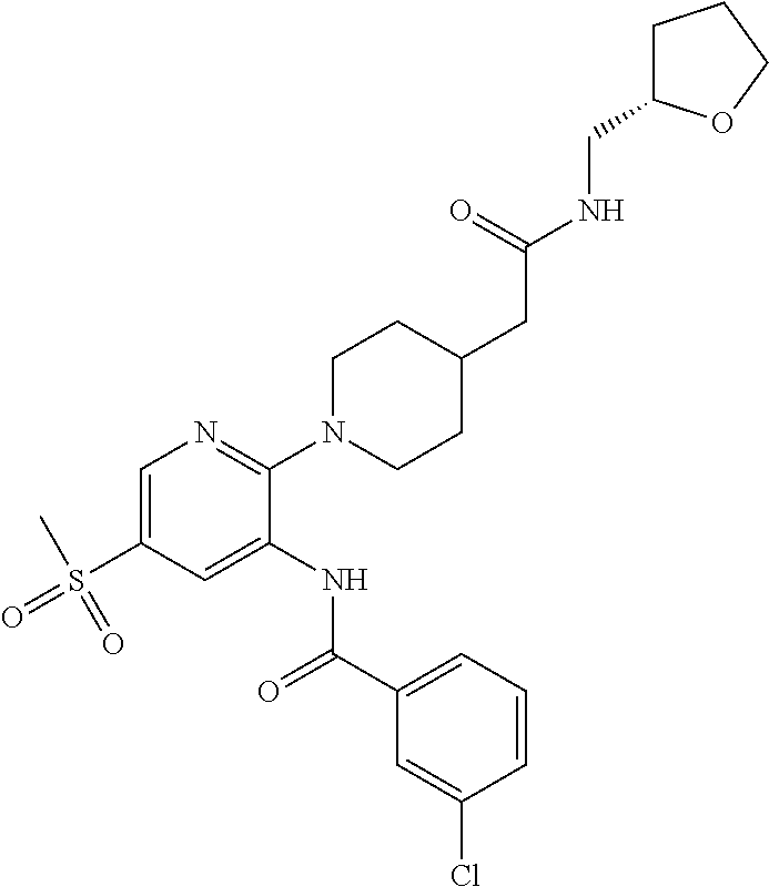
C1=C(S(C)(=O)=O)C=C(NC(C2=CC=CC(Cl)=C2)=O)C(N2CCC(CC(NCC3CCCO3)=O)CC2)=N1
